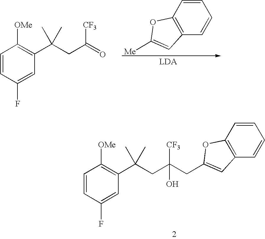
C(CC(=O)[CF3])(C1=C([OMe])C=CC(F)=C1)(C)C.C1=CC2=C(C=C1)C=C([Me])O2.C(CC(CC1=CC2=C(C=CC=C2)O1)([CF3])O)(C1=C([OMe])C=CC(F)=C1)(C)C
